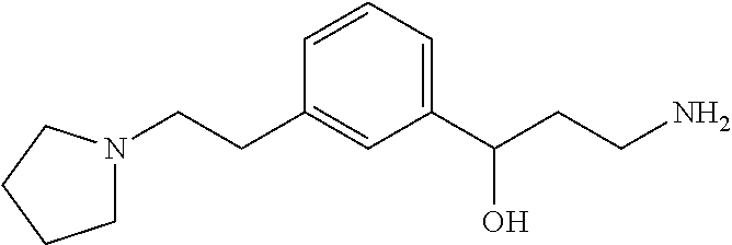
C(CC1=CC(C(CCN)O)=CC=C1)N1CCCC1
